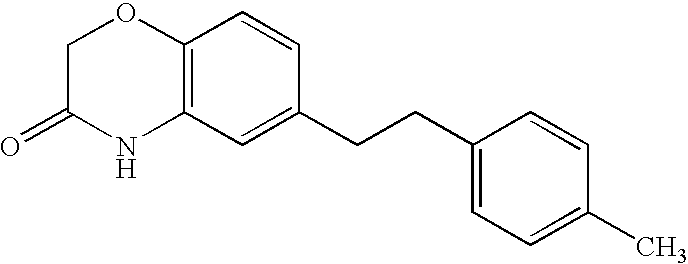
C12=C(C=C(CCC3=CC=C(C)C=C3)C=C1)NC(=O)CO2
